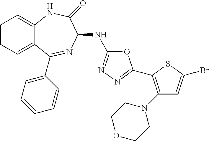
C1=CC=C2C(=C1)NC(=O)C(NC1=NN=C(C3=C(N4CCOCC4)C=C(Br)S3)O1)N=C2C1=CC=CC=C1
